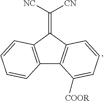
C12=C(C(=C([NC])[CN])C3=C1C([COOR])=CC=C3)C=CC=C2
